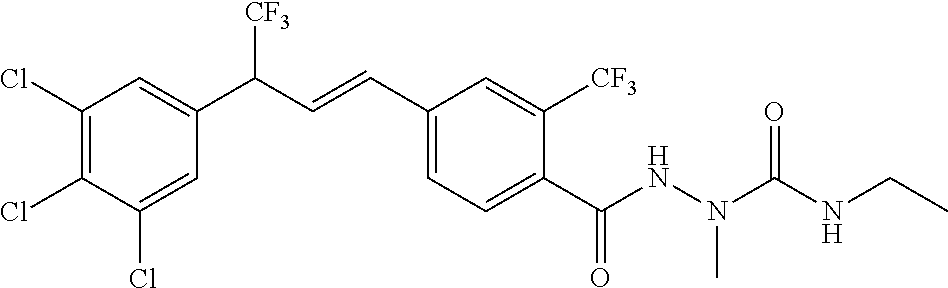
C1(Cl)=C(Cl)C(Cl)=CC(C(C=CC2=CC=C(C(NN(C(NCC)=O)C)=O)C([CF3])=C2)[CF3])=C1
